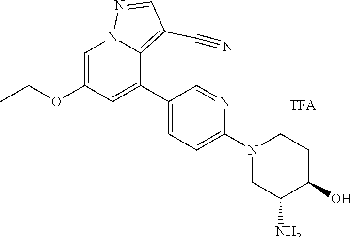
C1=C(OCC)C=C(C2=CC=C(N3CC(N)C(O)CC3)N=C2)C2=C(C#N)C=NN12
